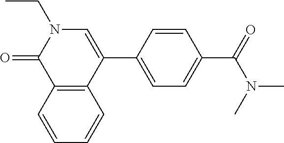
O=C1C2=C(C(C3=CC=C(C(N(C)C)=O)C=C3)=CN1CC)C=CC=C2
